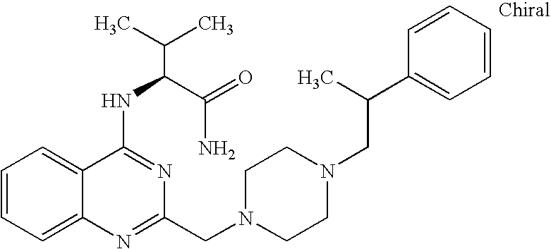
C1=CC=C2C(=C1)C(NC(C(N)=O)C(C)C)=NC(CN1CCN(CC(C3=CC=CC=C3)C)CC1)=N2
